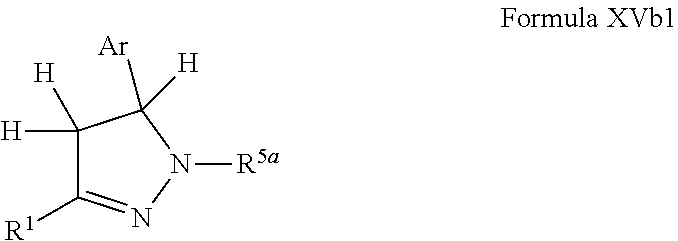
C1([H])([H])C([R1])=NN([R5a])C1([Ar])[H]
